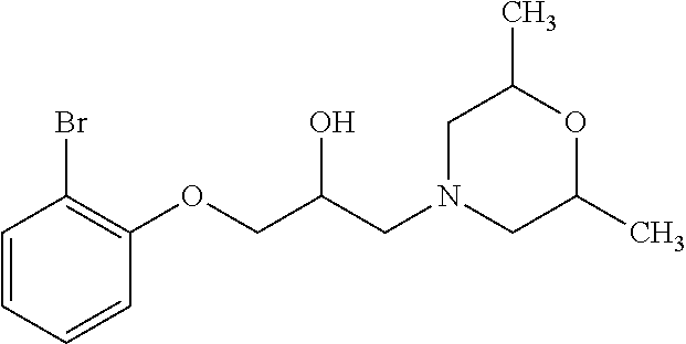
C1=CC(Br)=C(OCC(CN2CC(C)OC(C)C2)O)C=C1
